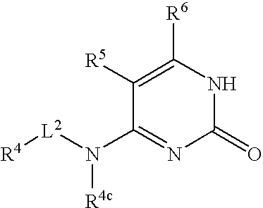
C1(=O)NC([R6])=C([R5])C(N([L2][R4])[R4c])=N1
